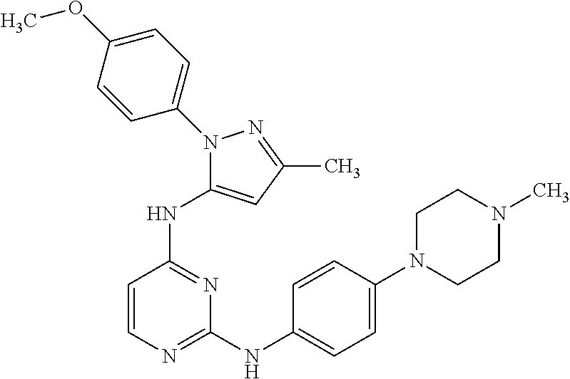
C1=CN=C(NC2=CC=C(N3CCN(C)CC3)C=C2)N=C1NC1=CC(C)=NN1C1=CC=C(OC)C=C1
